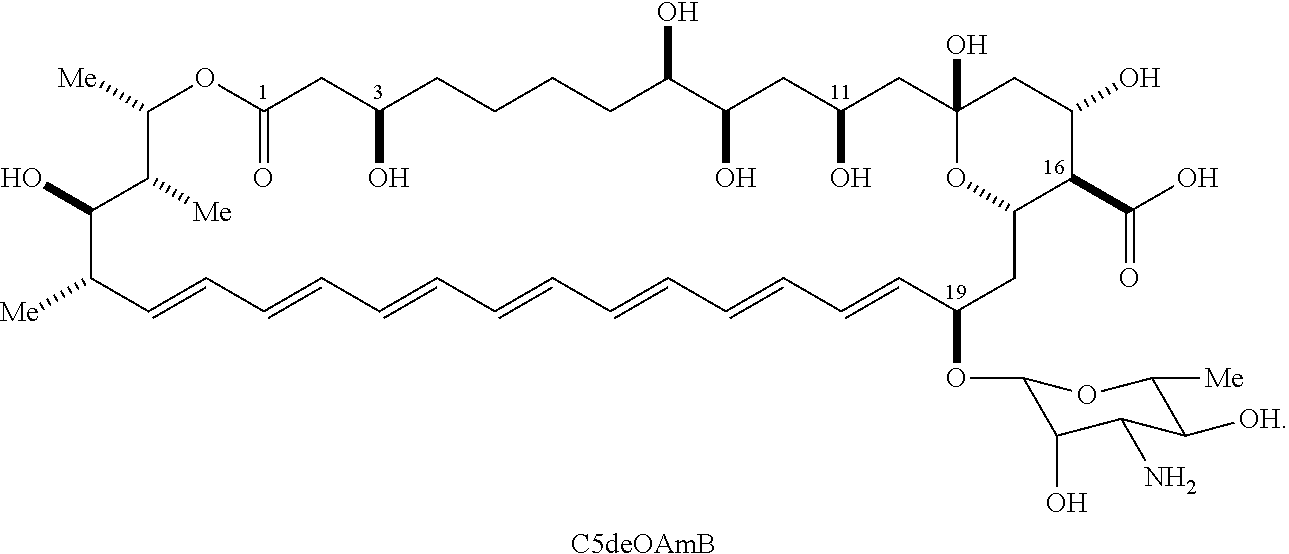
[Me]C1C=CC=CC=CC=CC=CC=CC=CC(OC2C(O)C(N)C([OH])C([Me])O2)CC2C(C(O)=O)C(O)CC(O)(CC(O)CC(O)C(O)CCCCC(O)CC(=O)OC([Me])C([Me])C1O)O2.[C5deOAmB]
